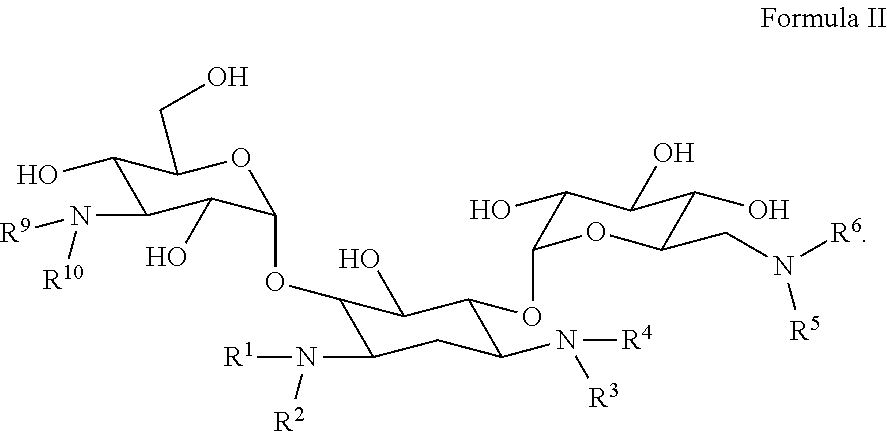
C1(O)C(N([R9])[R10])C(O)C(OC2C(N([R1])[R2])CC(N([R4])[R3])C(OC3C(O)C(O)C(O)C(CN([R6])[R5])O3)C2O)OC1CO
